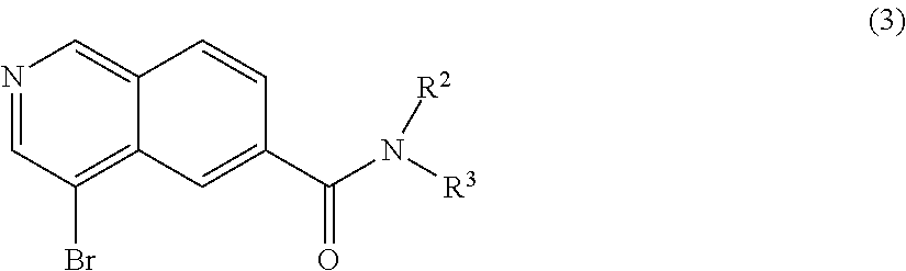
N1=CC(Br)=C2C(=C1)C=CC(C(N([R3])[R2])=O)=C2
